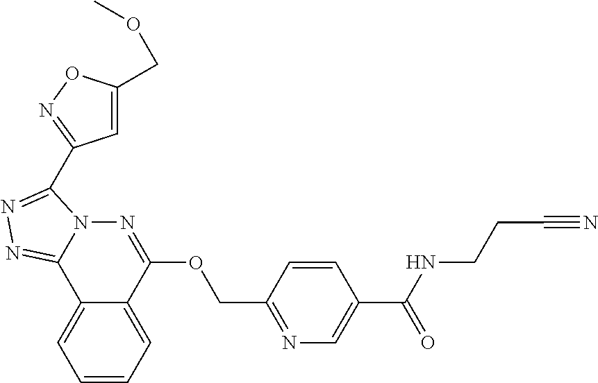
C1=CC=C2C(=C1)C1=NN=C(C3=NOC(COC)=C3)N1N=C2OCC1=NC=C(C(NCCC#N)=O)C=C1
